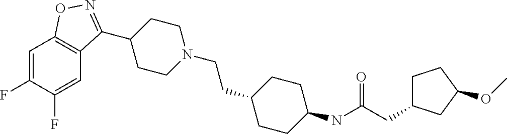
C1=C(F)C(F)=CC2=C1ON=C2C1CCN(CCC2CCC(NC(CC3CCC(OC)C3)=O)CC2)CC1
